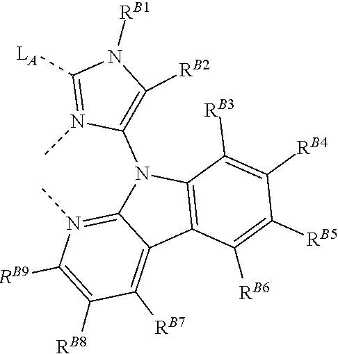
C1([RB6])=C([RB5])C([RB4])=C([RB3])C2=C1C1=C([RB7])C([RB8])=C([RB9])N(C)=C1N2C1=C([RB2])N([RB1])C([LA])=N1C
